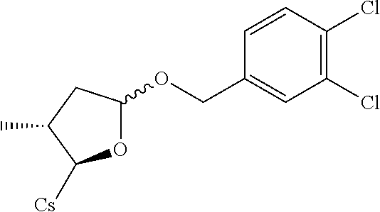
O1C(OCC2=CC(Cl)=C(Cl)C=C2)CC(C)C1[Cs]
